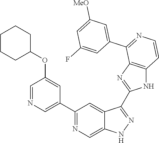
C1(C2=CN=CC(OC3CCCCC3)=C2)=NC=C2C(=C1)C(C1=NC3=C(N1)C=CN=C3C1=CC([MeO])=CC(F)=C1)=NN2
